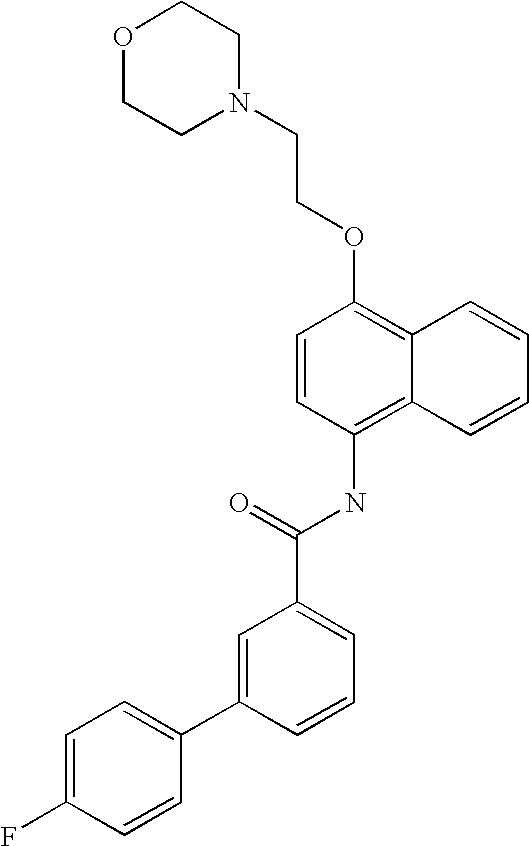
O1CCN(CCOC2=C3C(=C(NC(C4=CC=CC(C5=CC=C(F)C=C5)=C4)=O)C=C2)C=CC=C3)CC1
